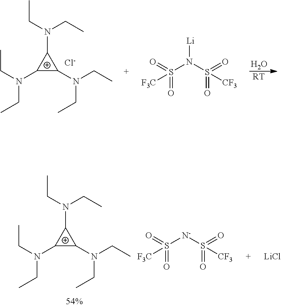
C1(N(CC)CC)C(N(CC)CC)C1N(CC)CC.[Cl-].O.[RT].S(N(S(=O)(=O)[CF3])[Li])(=O)(=O)[F3C].C1(N(CC)CC)C(N(CC)CC)C1N(CC)CC.S([N-]S(=O)(=O)[CF3])(=O)(=O)[F3C].[LiCl]
